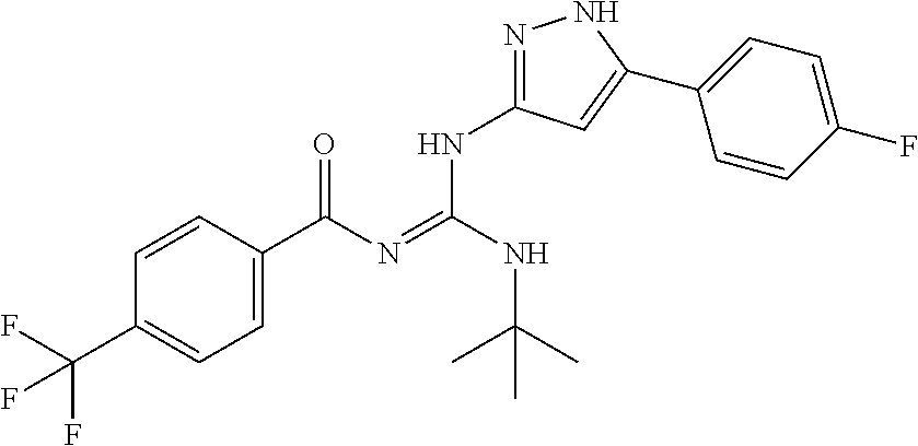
C1=CC(C(N=C(NC2=NNC(C3=CC=C(F)C=C3)=C2)NC(C)(C)C)=O)=CC=C1C(F)(F)F
